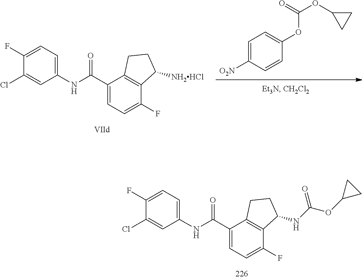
C1(Cl)=CC(NC(C2=CC=C(F)C3=C2CCC3NC(OC2CC2)=O)=O)=CC=C1F.C1=C([O2N])C=CC(OC(OC2CC2)=O)=C1.C1(Cl)=CC(NC(C2=CC=C(F)C3=C2CCC3[NH2HCl])=O)=CC=C1F
